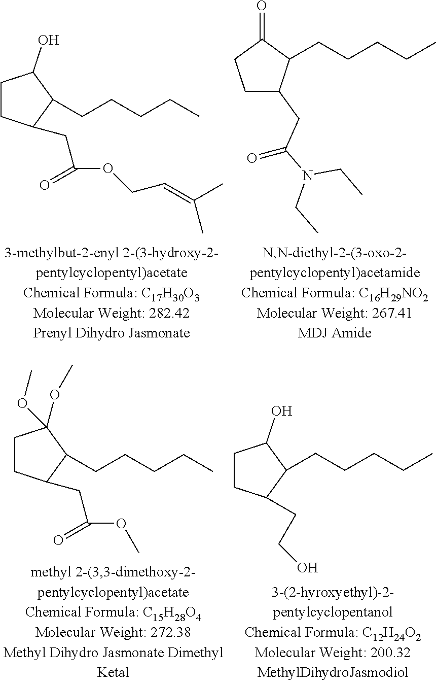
C1CC(CC(OCC=C(C)C)=O)C(CCCCC)C1O.C1C(CC(=O)N(CC)CC)C(CCCCC)C(=O)C1.C1CC(CC(OC)=O)C(CCCCC)C1(OC)OC.C1CC(CCO)C(CCCCC)C1O
